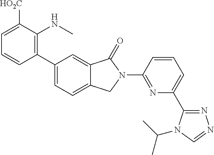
C1(C2=CC=C3C(=C2)C(=O)N(C2=NC(C4=NN=CN4C(C)C)=CC=C2)C3)=C(NC)C([HO2C])=CC=C1
